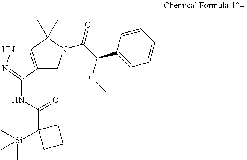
C12=C(C(NC(C3([Si](C)(C)C)CCC3)=O)=NN1)CN(C(C(OC)C1=CC=CC=C1)=O)C2(C)C
